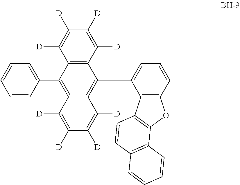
C1(C2=C3C(=C(C4=CC=CC5=C4C4=C(O5)C5=C(C=C4)C=CC=C5)C4=C2C([D])=C([D])C([D])=C4[D])C([D])=C([D])C([D])=C3[D])=CC=CC=C1
